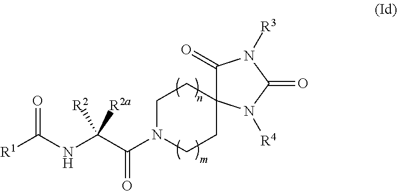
C1N(C(C(NC([R1])=O)([R2])[R2a])=O)CCC2(C1)C(=O)N([R3])C(=O)N2[R4]
